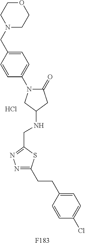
[F183].C1=C(CCC2=NN=C(CNC3CC(=O)N(C4=CC=C(CN5CCOCC5)C=C4)C3)S2)C=CC(Cl)=C1.Cl
